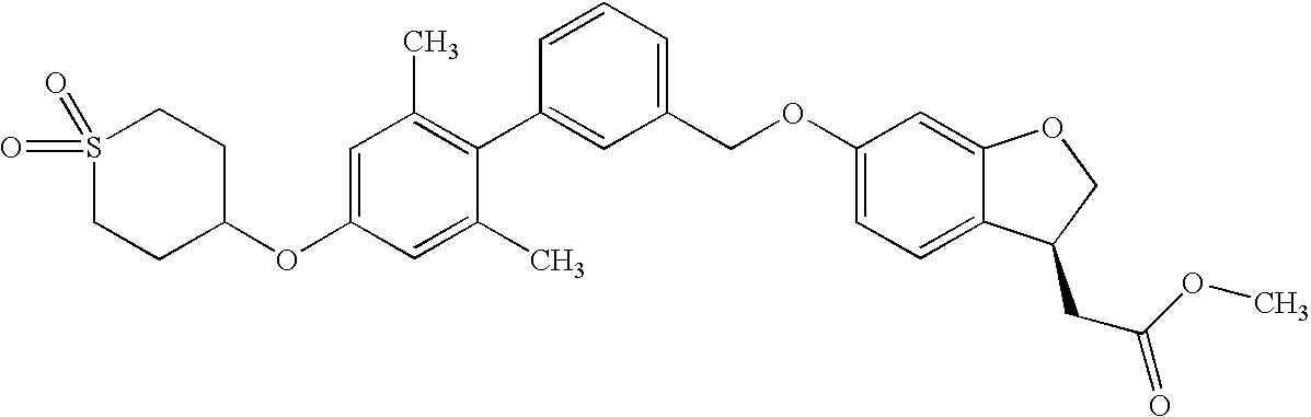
C1=C(OC2CCS(=O)(=O)CC2)C=C(C)C(C2=CC(COC3=CC=C4C(=C3)OCC4CC(OC)=O)=CC=C2)=C1C
